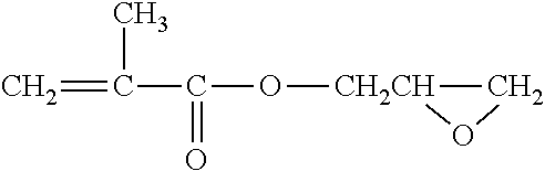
C=C(C(O[CH2CH]1CO1)=O)C
